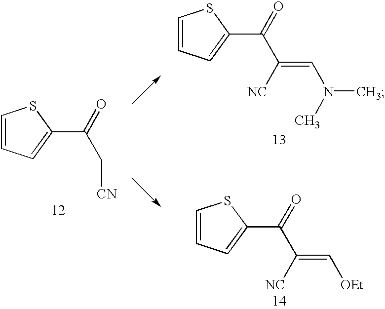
C1=CC=C(C(C[CN])=O)S1.C1=CC=C(C(C([NC])=CN(C)C)=O)S1.C1=CC=C(C(=O)C(=C[OEt])[NC])S1
